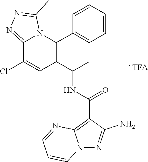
C12=NN=C(C)N1C(C1=CC=CC=C1)=C(C(C)NC(C1=C3N(N=C1N)C=CC=N3)=O)C=C2Cl
